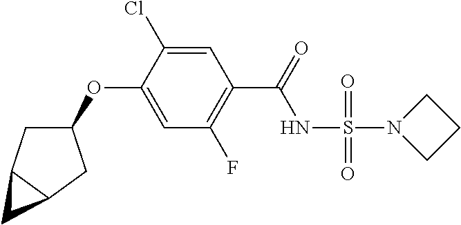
C1=C(OC2CC3C(C2)C3)C(Cl)=CC(C(=O)NS(=O)(N2CCC2)=O)=C1F
